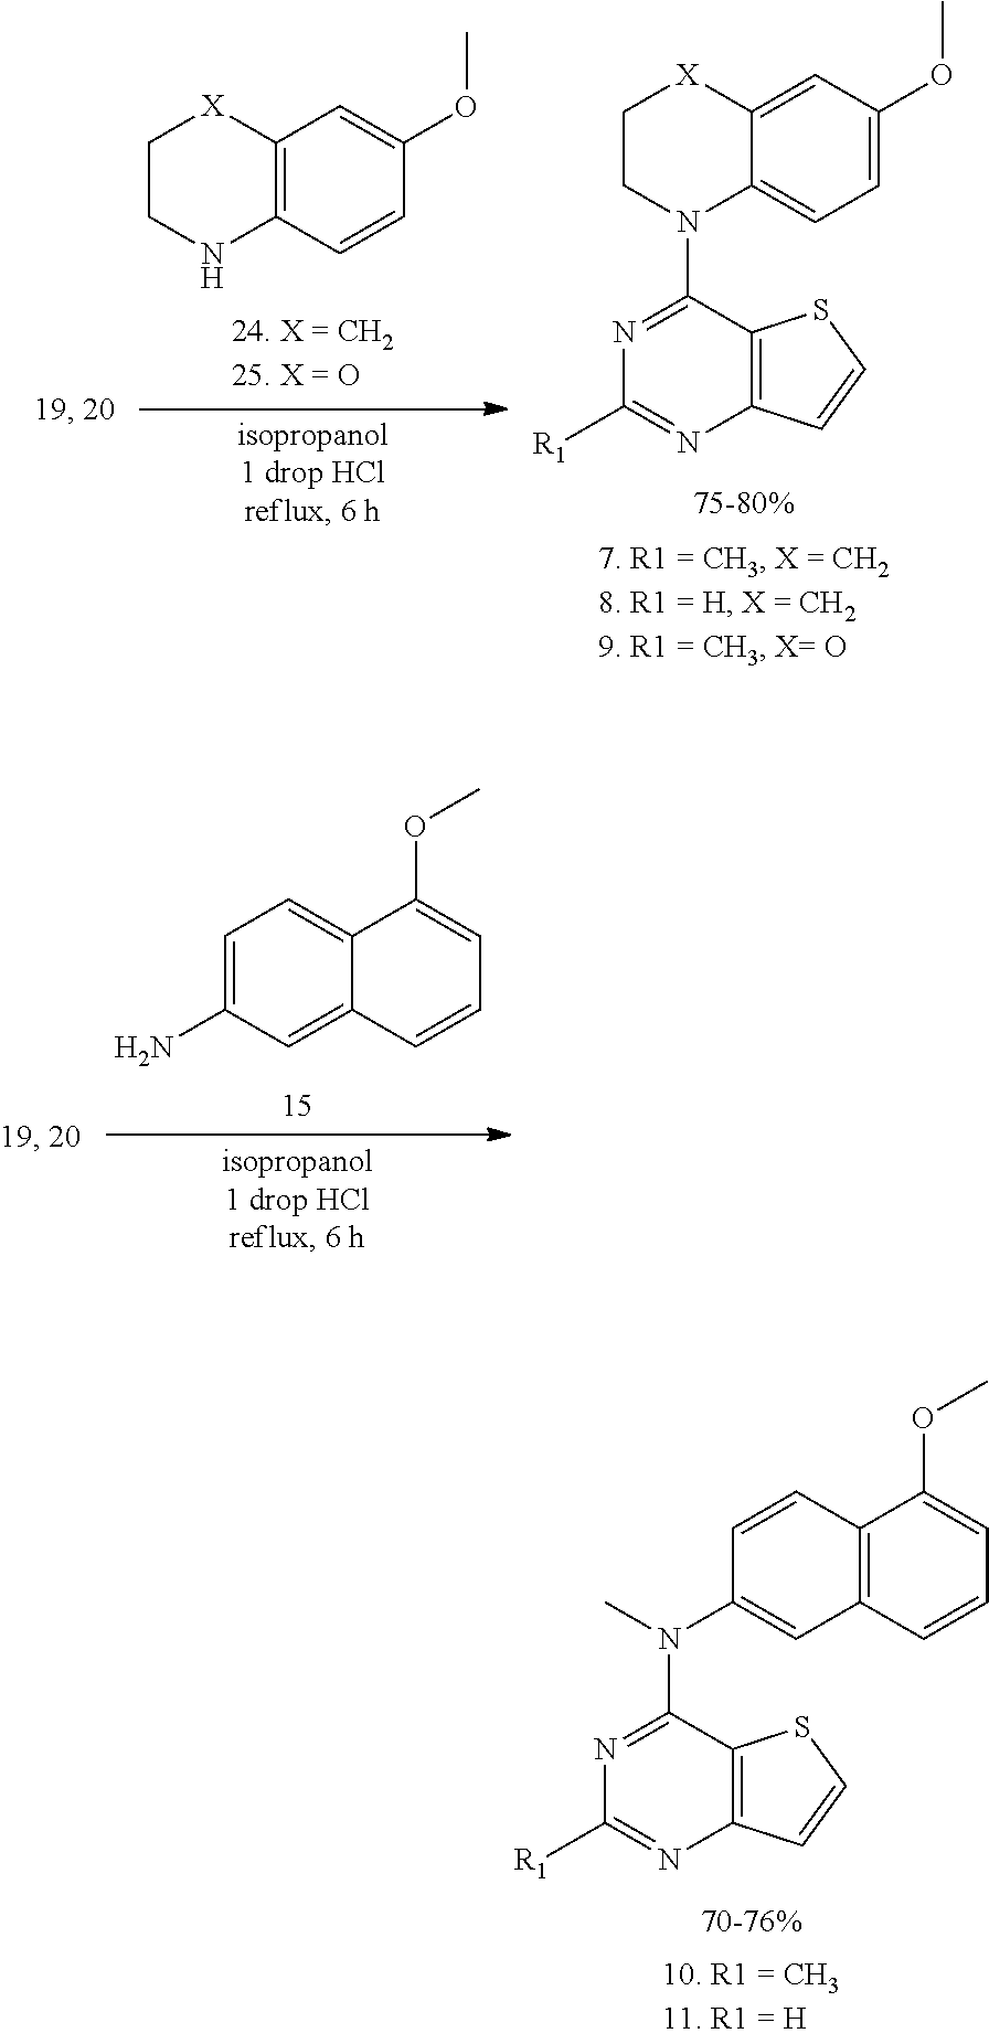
C1=CC2=C(C=C1N(C)C1=NC([R1])=NC3=C1SC=C3)C=CC=C2OC.C1CNC2=C([X]1)C=C(OC)C=C2.C1CN(C2=NC([R1])=NC3=C2SC=C3)C2=CC=C(OC)C=C2[X]1.C1=C(N)C=C2C(=C1)C(OC)=CC=C2
